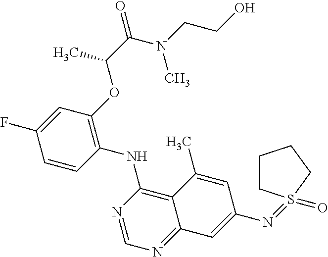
C1=CC(NC2=C3C(=NC=N2)C=C(N=S2(=O)CCCC2)C=C3C)=C(OC(C(=O)N(CCO)C)C)C=C1F
